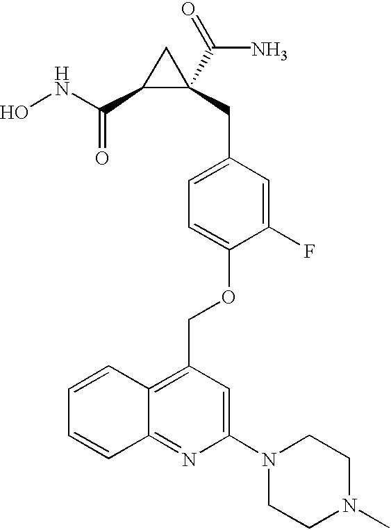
ONC(=O)C1C(C(N)=O)(CC2=CC=C(OCC3=C4C(=NC(N5CCN(C)CC5)=C3)C=CC=C4)C(F)=C2)C1
